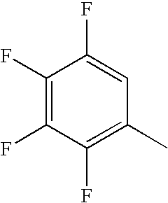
C1(F)=C(F)C(F)=C(C)C=C1F
